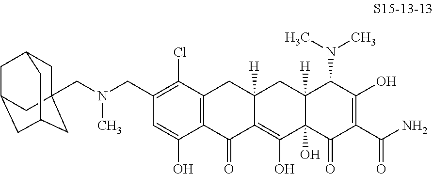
C12=C(C(=O)C3=C(O)C4(O)C([H])(CC3([H])C1)C(N(C)C)C(O)=C(C(N)=O)C4=O)C(O)=CC(CN(CC13CC4CC(CC(C1)C4)C3)C)=C2Cl
